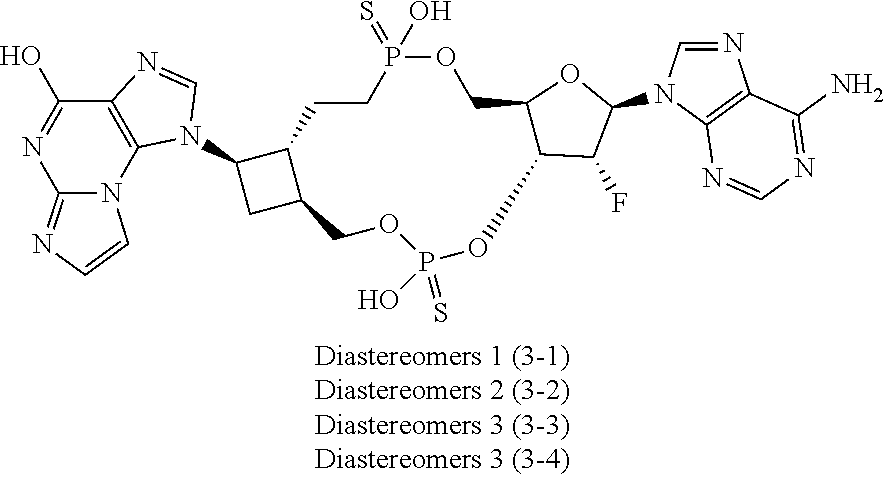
C12CCP(=S)(O)OCC3C(C(F)C(N4C=NC5=C4N=CN=C5N)O3)OP(O)(=S)OCC1CC2N1C=NC2=C1N1C(=NC=C1)N=C2O
